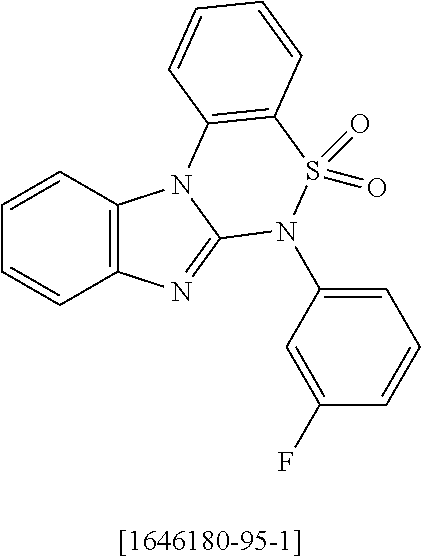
C1=CC2=C(C=C1)N=C1N2C2=C(S(=O)(=O)N1C1=CC=CC(F)=C1)C=CC=C2
